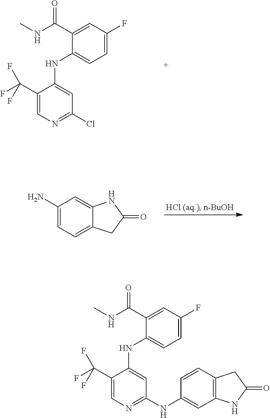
C1(C(NC)=O)=CC(F)=CC=C1NC1=CC(Cl)=NC=C1C(F)(F)F.C1(N)=CC=C2C(=C1)NC(=O)C2.C1(C(NC)=O)=CC(F)=CC=C1NC1=CC(NC2=CC3=C(C=C2)CC(=O)N3)=NC=C1C(F)(F)F
